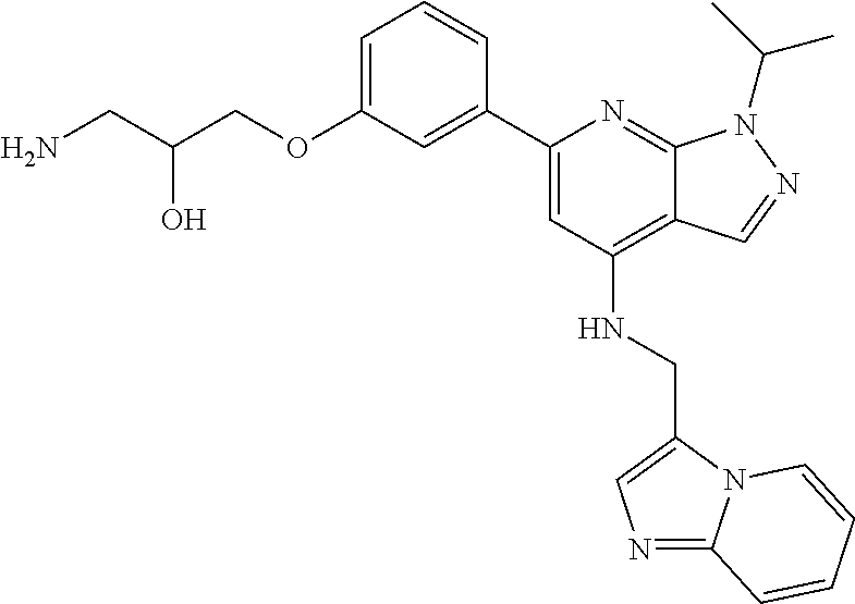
C(C(COC1=CC=CC(C2=CC(NCC3=CN=C4N3C=CC=C4)=C3C(=N2)N(C(C)C)N=C3)=C1)O)N
